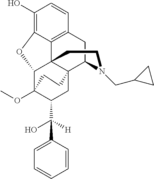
C1(O)=C2C3=C(C=C1)CC1C45C3(C(C(OC)(C(C(C3=CC=CC=C3)(O)[H])C4)CC5)O2)CCN1CC1CC1
